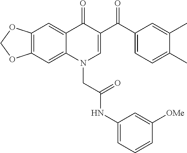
C12=C(C=C3C(=C1)C(=O)C(C(C1=CC=C(C)C(C)=C1)=O)=CN3CC(NC1=CC=CC([OMe])=C1)=O)OCO2
